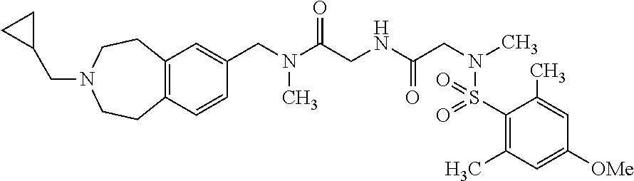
C12=C(C=CC(CN(C(CNC(CN(C)S(=O)(=O)C3=C(C)C=C([OMe])C=C3C)=O)=O)C)=C1)CCN(CC1CC1)CC2
